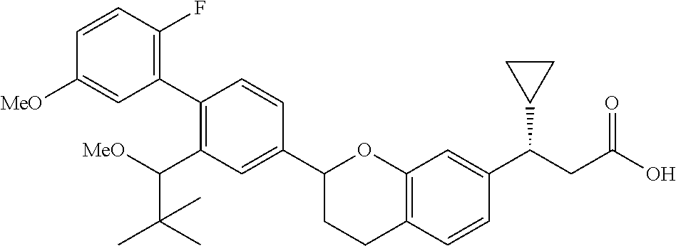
C1=CC(F)=C(C2=C(C([MeO])C(C)(C)C)C=C(C3CCC4=C(O3)C=C(C(CC(O)=O)C3CC3)C=C4)C=C2)C=C1[MeO]
